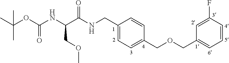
C1=C(CNC(C(NC(OC(C)(C)C)=O)COC)=O)C=CC(COCC2=CC=CC(F)=C2)=C1
